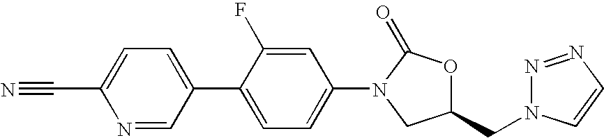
C1=C(C2=CC=C(N3C(=O)OC(CN4N=NC=C4)C3)C=C2F)C=NC(C#N)=C1
